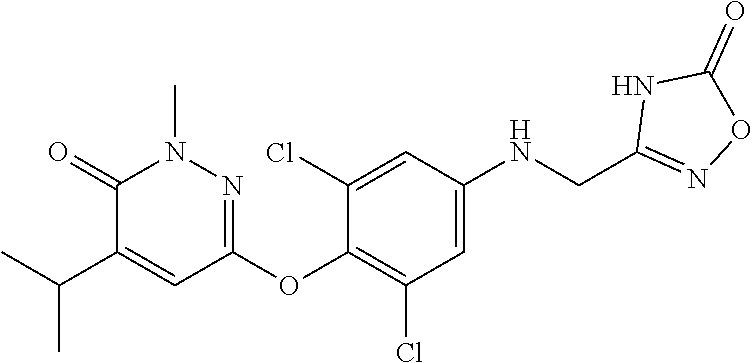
C1=C(NCC2=NOC(=O)N2)C=C(Cl)C(OC2=NN(C)C(=O)C(C(C)C)=C2)=C1Cl
